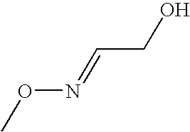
CON=CCO
